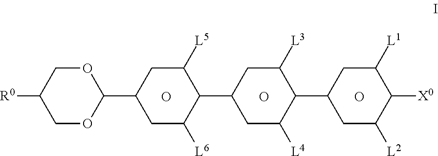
O.O.O.C1OC(C2CC([L6])C(C3CC([L4])C(C4CC([L2])C([X0])C([L1])C4)C([L3])C3)C([L5])C2)OCC1[R0]
